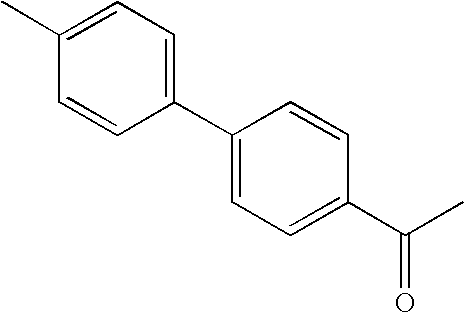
CC1=CC=C(C2=CC=C(C(C)=O)C=C2)C=C1
